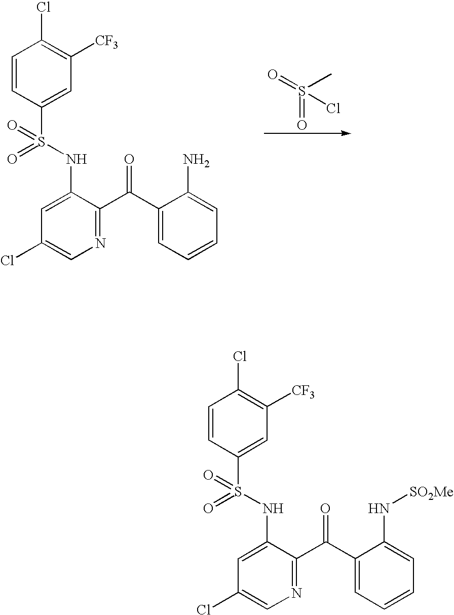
C1=CC(S(NC2=CC(Cl)=CN=C2C(C2=CC=CC=C2N[SO2Me])=O)(=O)=O)=CC([CF3])=C1Cl.C1=CC(S(NC2=CC(Cl)=CN=C2C(C2=CC=CC=C2N)=O)(=O)=O)=CC([CF3])=C1Cl.S(=O)(C)(=O)Cl
